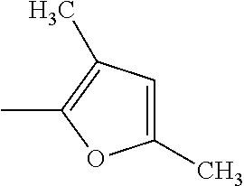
CC1=C(C)C=C(C)O1
